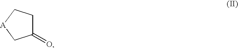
[A]1CC(=O)CC1
